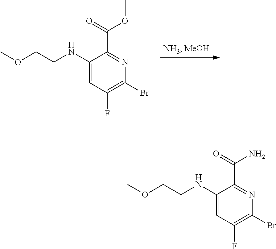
C1(F)=C(Br)N=C(C(N)=O)C(NCCOC)=C1.C1(F)=C(Br)N=C(C(OC)=O)C(NCCOC)=C1
